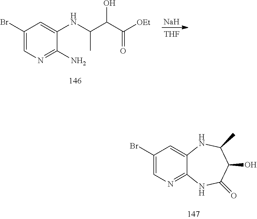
[Na].[THF].C1(Br)=CN=C(N)C(NC(C(C([OEt])=O)O)C)=C1.C1(Br)=CN=C2C(=C1)NC(C)C(O)C(=O)N2
